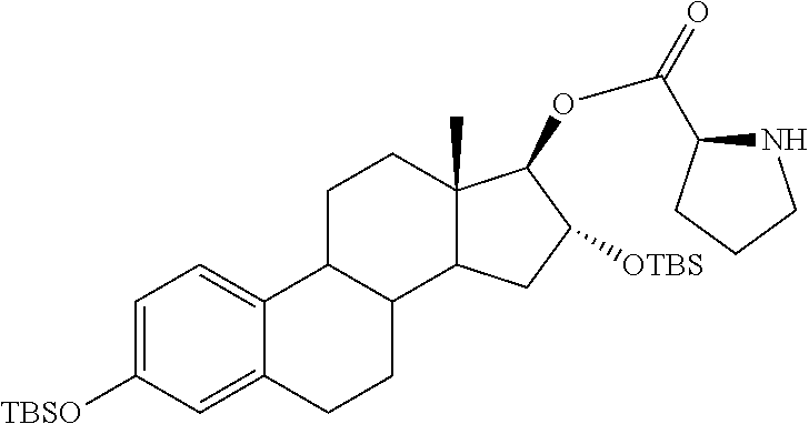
C1=C([TBSO])C=C2C(=C1)C1C(CC2)C2C(C)(CC1)C(OC(=O)C1NCCC1)C([OTBS])C2
